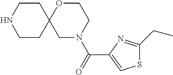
N1CCC2(CC1)CN(C(=O)C1=CSC(CC)=N1)CCO2
